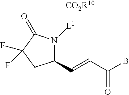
C1(C=CC(B)=O)N([L1][CO2R10])C(=O)C(F)(F)C1
